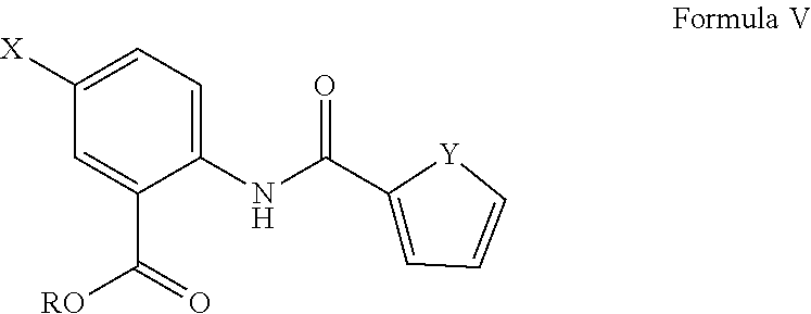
C(C1=CC=C[Y]1)(NC1=CC=C([X])C=C1C(=O)[RO])=O
